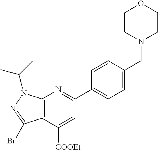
C12=C(C([COOEt])=CC(C3=CC=C(CN4CCOCC4)C=C3)=N1)C(Br)=NN2C(C)C
